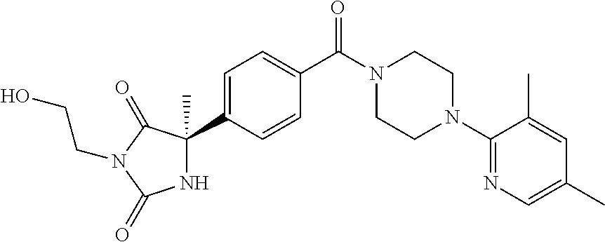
N1C(C2=CC=C(C(N3CCN(C4=NC=C(C)C=C4C)CC3)=O)C=C2)(C)C(=O)N(CCO)C1=O
